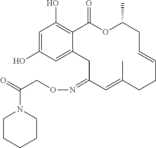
C1=C(O)C=C2C(=C1O)C(=O)OC(C)CC=CCCC(C)=CC(=NOCC(=O)N1CCCCC1)C2
